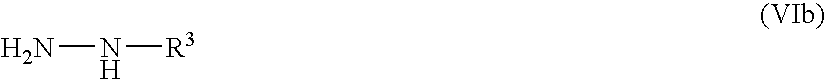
NN[R3]
